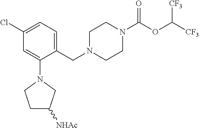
C1(Cl)=CC=C(CN2CCN(C(OC([CF3])[CF3])=O)CC2)C(N2CCC([NHAc])C2)=C1
